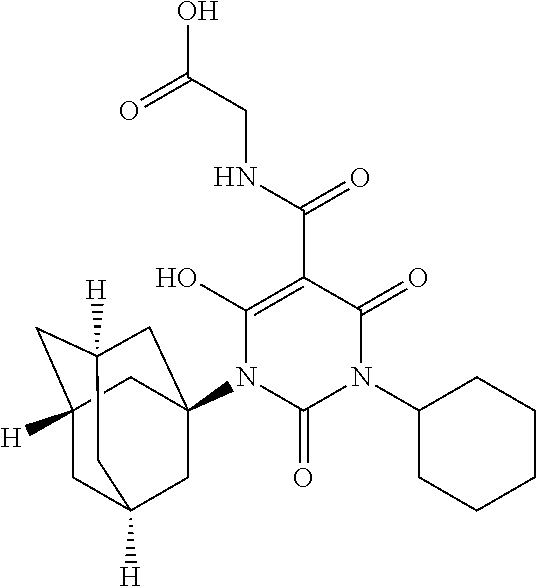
C1(O)=C(C(NCC(O)=O)=O)C(=O)N(C2CCCCC2)C(=O)N1C12CC3([H])CC([H])(CC([H])(C1)C3)C2
